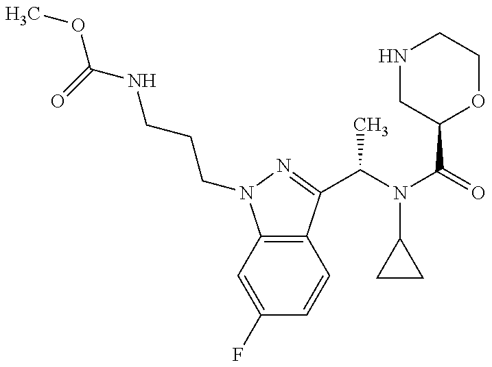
C12=C(C(C(N(C(=O)C3OCCNC3)C3CC3)C)=NN1CCCNC(OC)=O)C=CC(F)=C2
